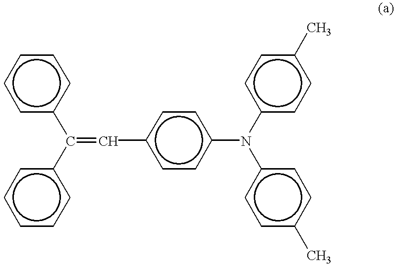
c1cc(C(c2ccccc2)=Cc2ccc(N(c3ccc(C)cc3)c3ccc(C)cc3)cc2)ccc1
